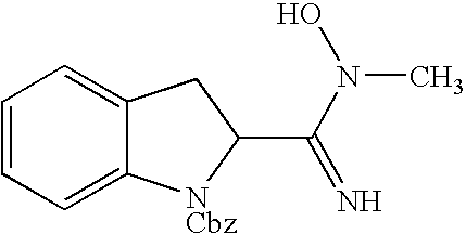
C1=CC=C2C(=C1)CC(C(N(O)C)=N)[NCbz]2
